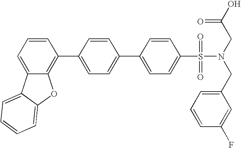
C1=CC(C2=C3C(=CC=C2)C2=CC=CC=C2O3)=CC=C1C1=CC=C(S(=O)(=O)N(CC2=CC=CC(F)=C2)CC(=O)O)C=C1
